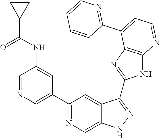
C1=NC=C(C2=NC=C3C(=C2)C(C2=NC4=C(N2)N=CC=C4C2=NC=CC=C2)=NN3)C=C1NC(=O)C1CC1
